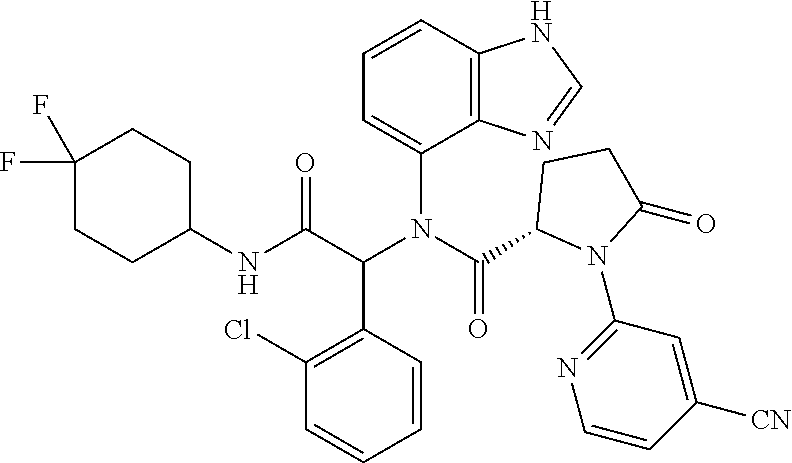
C1=CC2=C(C(N(C(C3N(C4=NC=CC([CN])=C4)C(=O)CC3)=O)C(C(NC3CCC(F)(F)CC3)=O)C3=C(Cl)C=CC=C3)=C1)N=CN2
